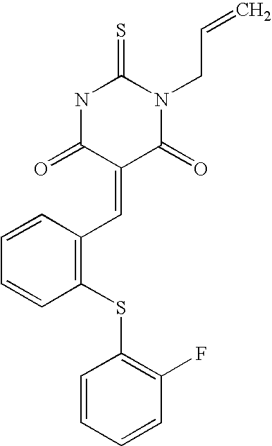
S=C1NC(=O)C(=CC2=C(SC3=C(F)C=CC=C3)C=CC=C2)C(=O)N1CC=C
